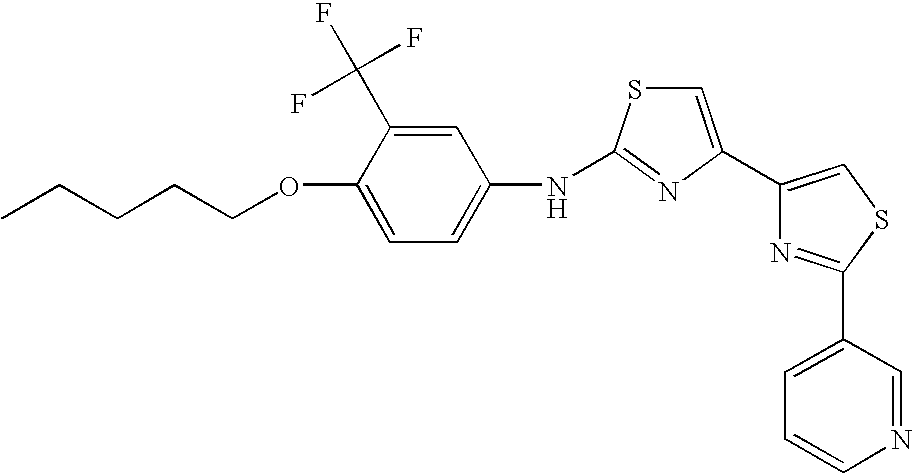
CCCCCOC1=CC=C(NC2=NC(C3=CSC(C4=CC=CN=C4)=N3)=CS2)C=C1C(F)(F)F
